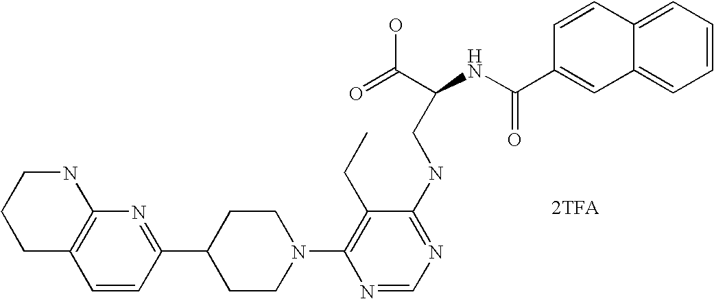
[2TFA].C1=CC(C2CCN(C3=C(CC)C(NCC(NC(C4=CC5=CC=CC=C5C=C4)=O)C(=O)O)=NC=N3)CC2)=NC2=C1CCCN2
